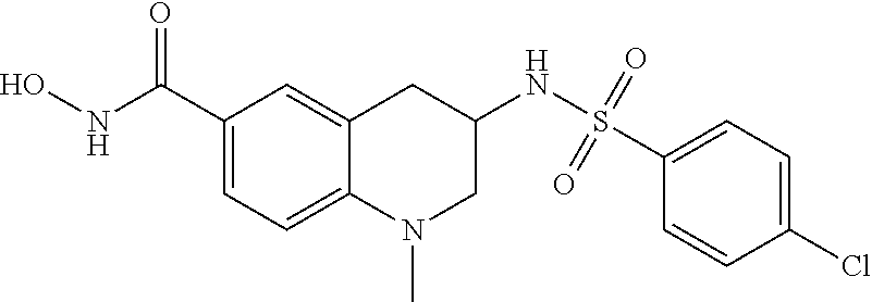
C1(C(NO)=O)=CC=C2C(=C1)CC(NS(C1=CC=C(Cl)C=C1)(=O)=O)CN2C
